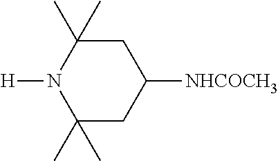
C1(C)(C)N([H])C(C)(C)CC([NHCOCH3])C1
